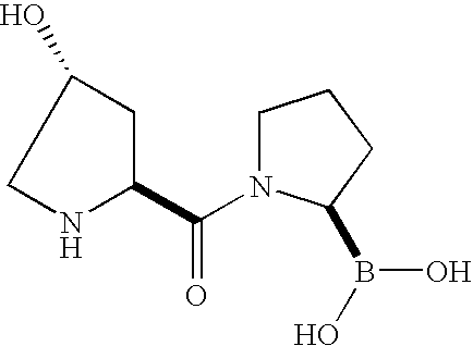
C1N(C(C2NCC(O)C2)=O)C(B(O)O)CC1
